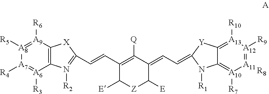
C12=C([A9]([R6])=[A8]([R5])[A7]([R4])=[A6]1[R3])[X]C(C=CC1=C([Q])C(=CC=C3[Y]C4=[A13]([R10])[A12]([R9])=[A11][A10]([R7])=C4N3[R1])C([E])[Z]C1[E])=N2[R2].[R8]
